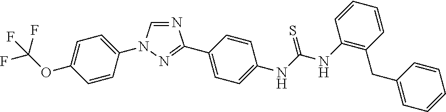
N1=CN(C2=CC=C(OC(F)(F)F)C=C2)N=C1C1=CC=C(NC(NC2=C(CC3=CC=CC=C3)C=CC=C2)=S)C=C1
